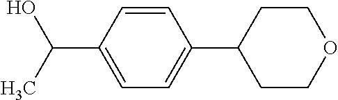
C1=CC(C2CCOCC2)=CC=C1C(C)O
